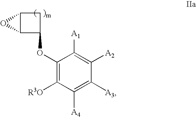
C1C2C(C1OC1=C([R3O])C([A4])=C([A3])C([A2])=C1[A1])O2
